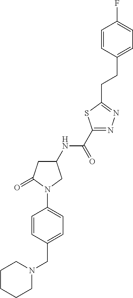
C(C1=CC=C(N2C(=O)CC(NC(C3=NN=C(CCC4=CC=C(F)C=C4)S3)=O)C2)C=C1)N1CCCCC1
